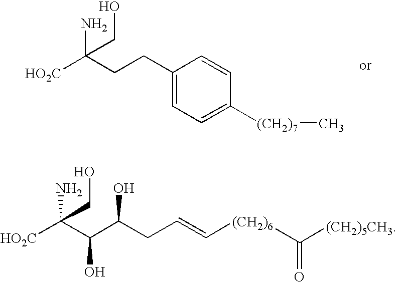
C1(CCC([HO2C])(N)CO)=CC=C([(CH2)7]C)C=C1.[HO2C]C(C(C(CC=C[(CH2)6]C([(CH2)5CH3])=O)O)O)(N)CO
